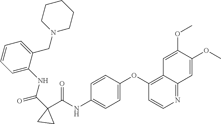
O=C(C1(C(NC2=CC=C(OC3=C4C(=NC=C3)C=C(OC)C(OC)=C4)C=C2)=O)CC1)NC1=CC=CC=C1CN1CCCCC1
